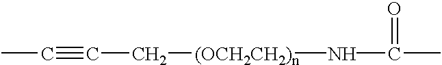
CC#CC[(OCH2CH2)n]NC(=O)C
